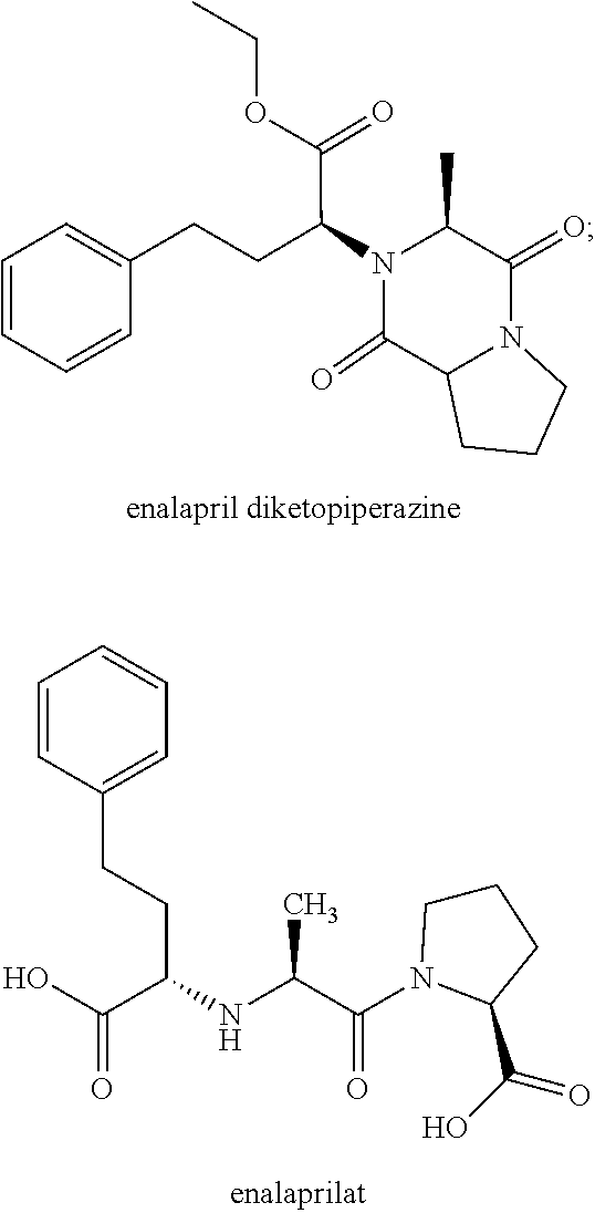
C1(=O)C2CCCN2C(=O)C(C)N1C(CCC1=CC=CC=C1)C(OCC)=O.C1=CC(CCC(NC(C(=O)N2CCCC2C(O)=O)C)C(O)=O)=CC=C1
